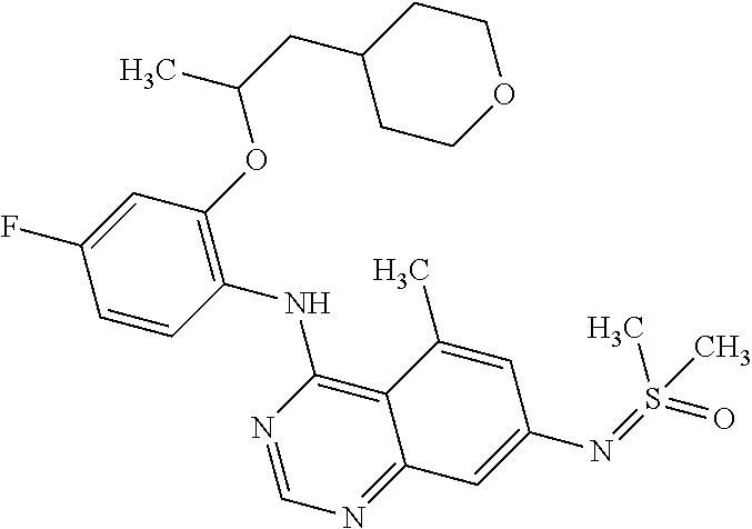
C1=CC(NC2=C3C(=NC=N2)C=C(N=S(=O)(C)C)C=C3C)=C(OC(CC2CCOCC2)C)C=C1F
